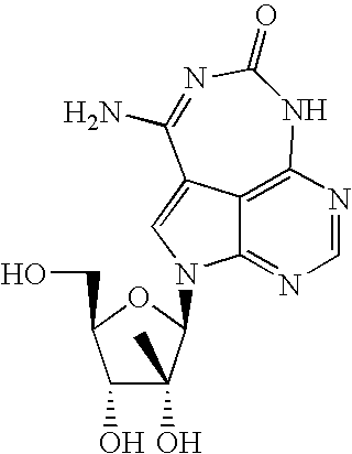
C12=NC=NC3=C1C(=CN2C1C(C)(O)C(O)C(CO)O1)C(N)=NC(=O)N3
